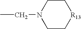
CCN1CC[R13]CC1
